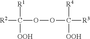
[R1]C([OOH])([R2])OOC([R4])([R3])[OOH]
